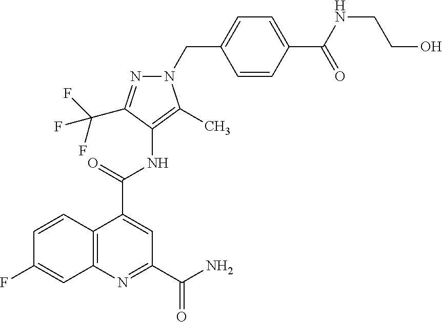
C(NC(C1=CC=C(CN2N=C(C(F)(F)F)C(NC(C3=CC(C(N)=O)=NC4=C3C=CC(F)=C4)=O)=C2C)C=C1)=O)CO
